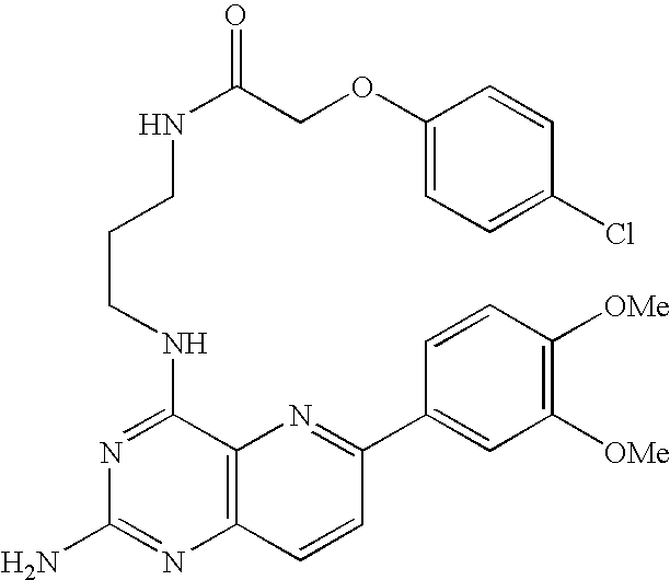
N1=C(NCCCNC(=O)COC2=CC=C(Cl)C=C2)C2=C(N=C1N)C=CC(C1=CC([OMe])=C([OMe])C=C1)=N2
